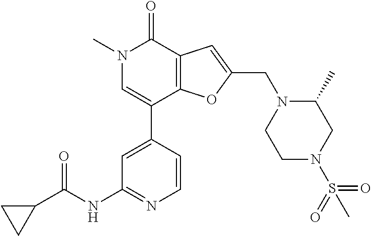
N1(C)C=C(C2=CC(NC(C3CC3)=O)=NC=C2)C2=C(C1=O)C=C(CN1CCN(S(C)(=O)=O)CC1C)O2
